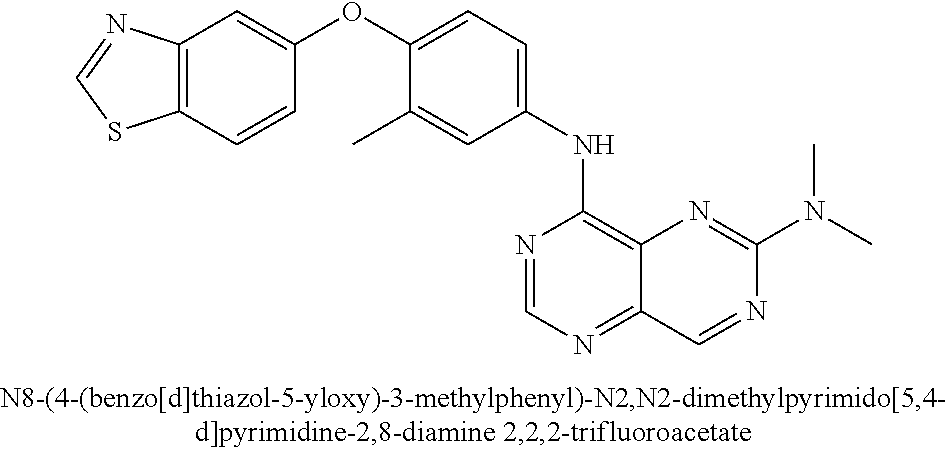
C1(OC2=CC=C(NC3=C4C(=NC=N3)C=NC(N(C)C)=N4)C=C2C)=CC2=C(C=C1)SC=N2
